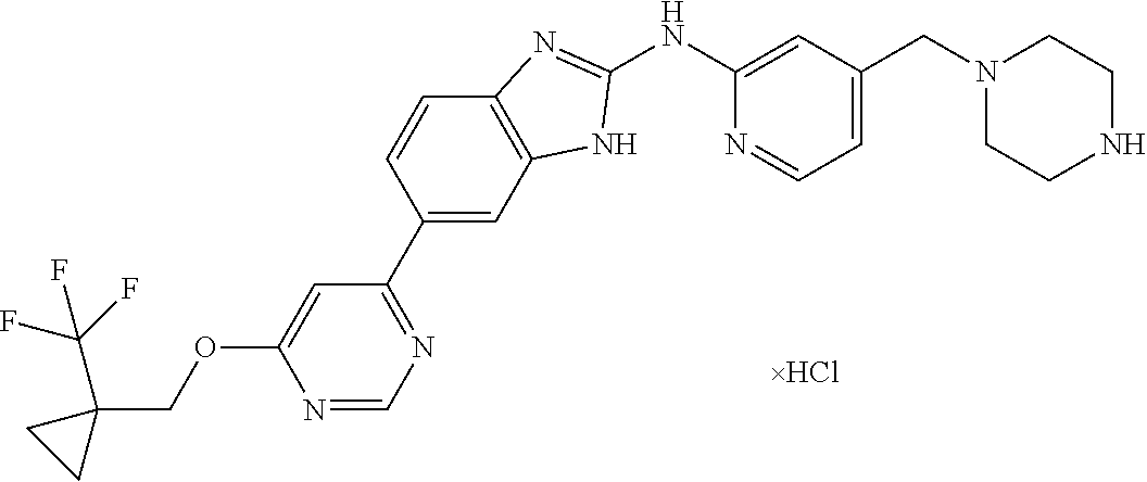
N1=CN=C(C2=CC3=C(C=C2)N=C(NC2=CC(CN4CCNCC4)=CC=N2)N3)C=C1OCC1(C(F)(F)F)CC1
